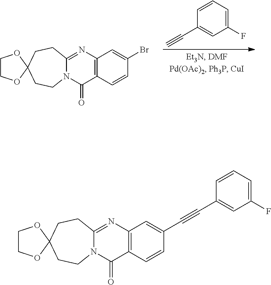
C1=CC=C(F)C=C1C#C.C12=NC3=C(C(=O)N1CCC1(CC2)OCCO1)C=CC(Br)=C3.C12=NC3=C(C(=O)N1CCC1(CC2)OCCO1)C=CC(C#CC1=CC(F)=CC=C1)=C3
